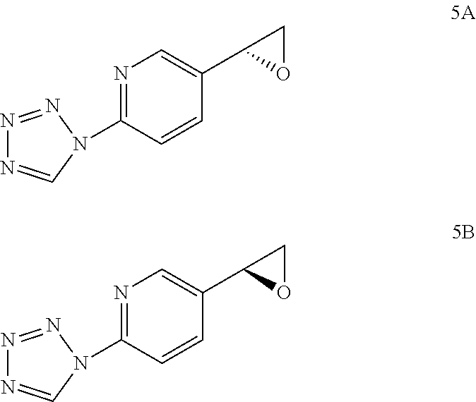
N1=NN(C2=NC=C(C3OC3)C=C2)C=N1.N1=NN(C2=NC=C(C3OC3)C=C2)C=N1
